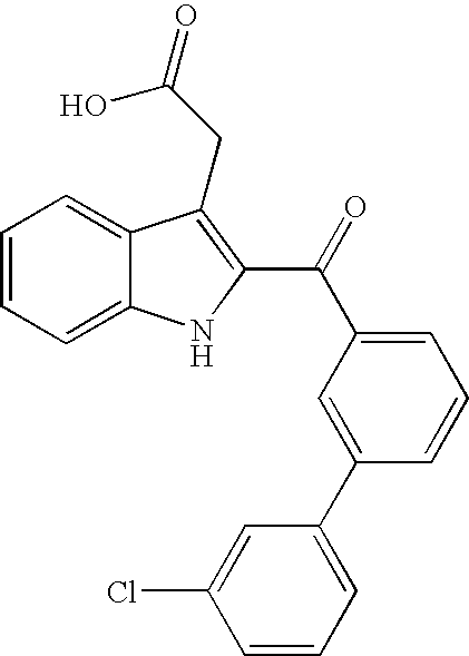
C1=CC=C2C(=C1)C(CC(=O)O)=C(C(=O)C1=CC=CC(C3=CC=CC(Cl)=C3)=C1)N2
